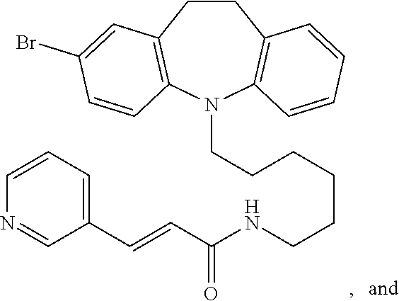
C1CC2=C(N(CCCCCCNC(C=CC3=CC=CN=C3)=O)C3=C1C=CC=C3)C=CC(Br)=C2
